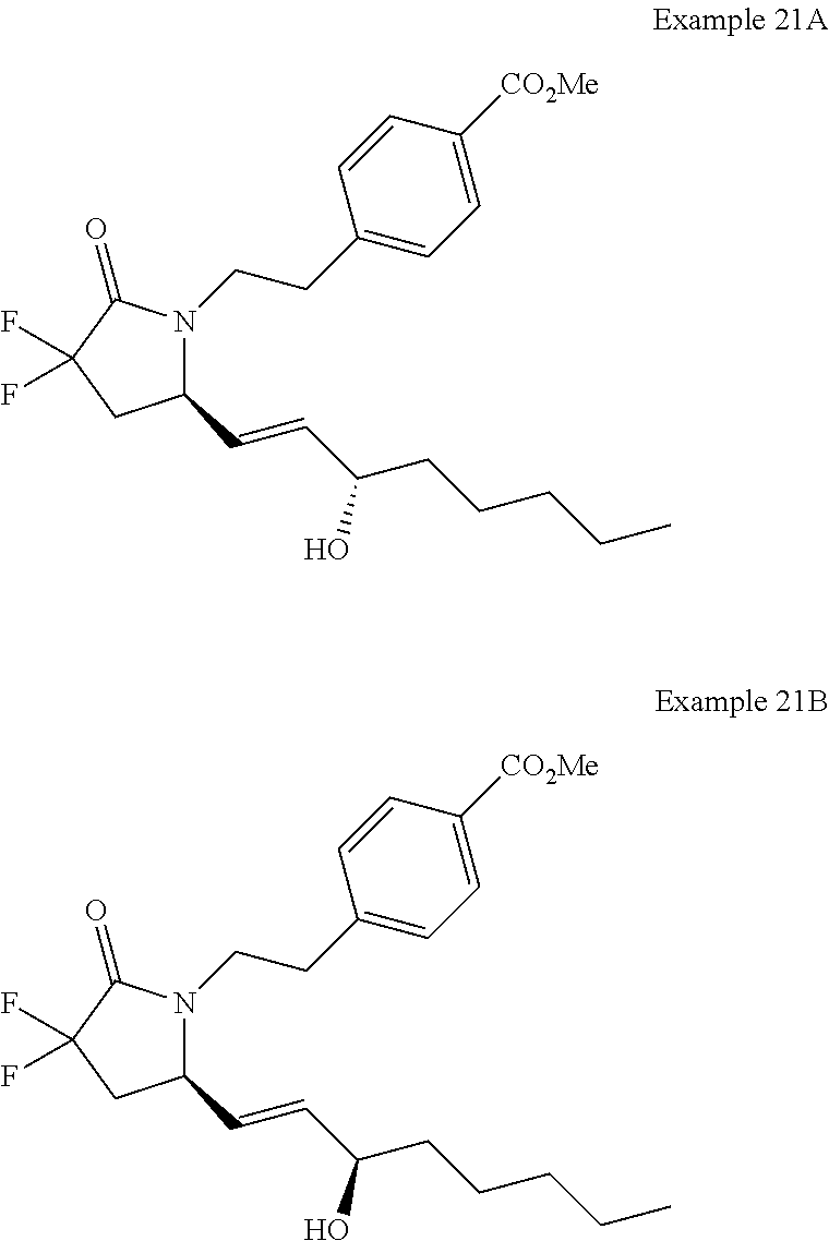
C1(C=CC(CCCCC)O)N(CCC2=CC=C([CO2Me])C=C2)C(=O)C(F)(F)C1.C1(C=CC(CCCCC)O)N(CCC2=CC=C([CO2Me])C=C2)C(=O)C(F)(F)C1
